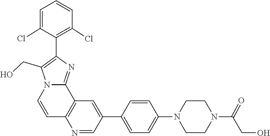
C12=NC(C3=C(Cl)C=CC=C3Cl)=C(CO)N1C=CC1=C2C=C(C2=CC=C(N3CCN(C(CO)=O)CC3)C=C2)C=N1
